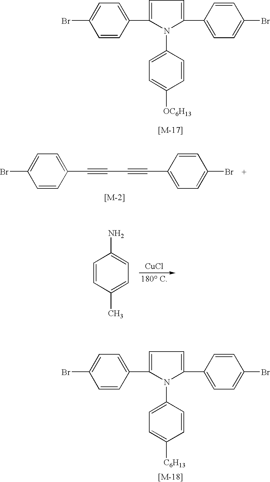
C1=CC(C#CC#CC2=CC=C(Br)C=C2)=CC=C1Br.C1=CC(C)=CC=C1N.[CuCl].C1=CC(C2=CC=C(C3=CC=C(Br)C=C3)N2C2=CC=C([C6H13])C=C2)=CC=C1Br.C1=CC(C2=CC=C(C3=CC=C(Br)C=C3)N2C2=CC=C([OC6H13])C=C2)=CC=C1Br
